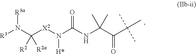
C(C(=O)C(C)(C)C)(NC(N([X2]C(N([R3])[R3a])([R2a])[R2])[H*])=O)(C)C
